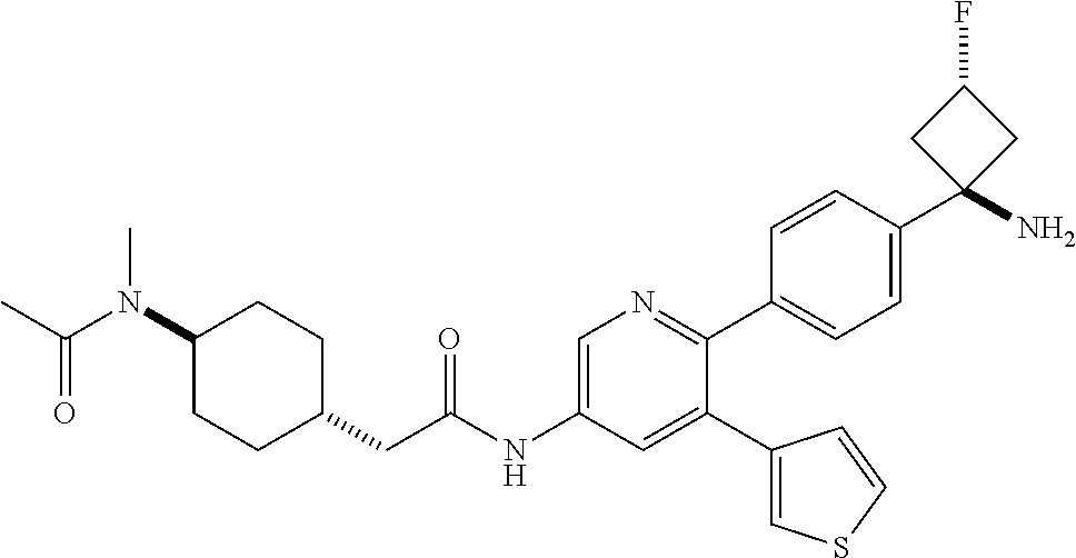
C1(N(C(C)=O)C)CCC(CC(NC2=CN=C(C3=CC=C(C4(N)CC(F)C4)C=C3)C(C3=CSC=C3)=C2)=O)CC1
